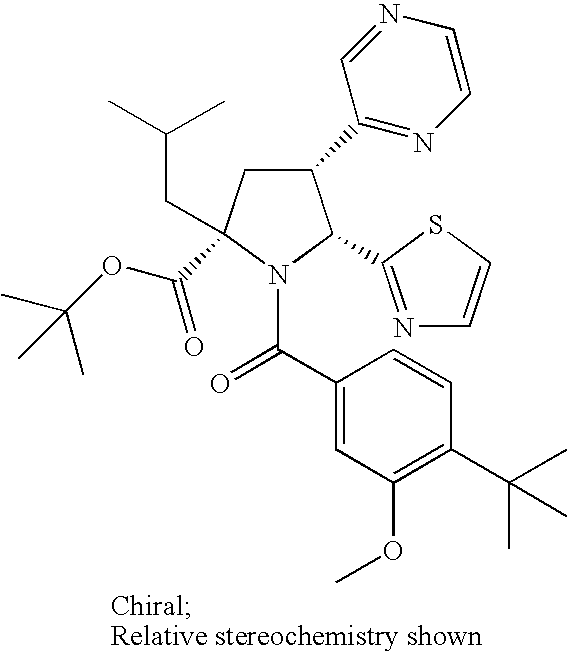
C1(C2=NC=CN=C2)CC(C(OC(C)(C)C)=O)(CC(C)C)N(C(C2=CC(OC)=C(C(C)(C)C)C=C2)=O)C1C1=NC=CS1
